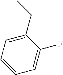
CCC1=CC=CC=C1F
